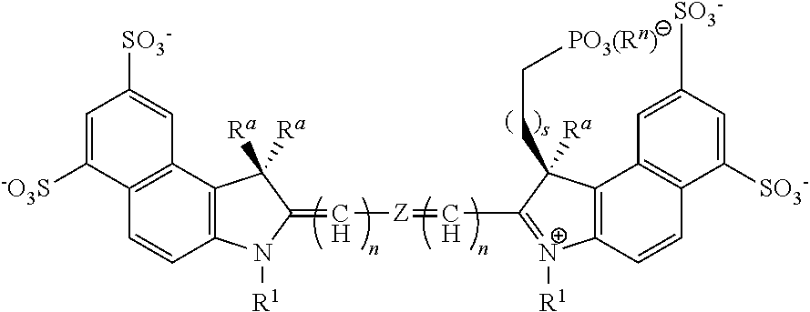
C12=C(C3=C(C=C1)N([R1])C(=C[Z]=CC1=[N+]([R1])C4=C(C1(CC[PO3(Rn)])[Ra])C1=C(C=C4)C([SO3-])=CC([SO3-])=C1)C3([Ra])[Ra])C=C([SO3-])C=C2[-O3S]
